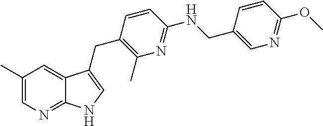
C1(C)=CN=C2C(=C1)C(CC1=C(C)N=C(NCC3=CN=C(OC)C=C3)C=C1)=CN2
